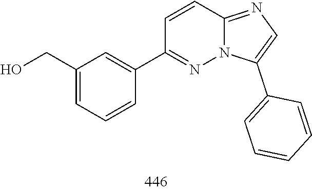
C1(C2=CC=CC=C2)=CN=C2C=CC(C3=CC(CO)=CC=C3)=NN12
